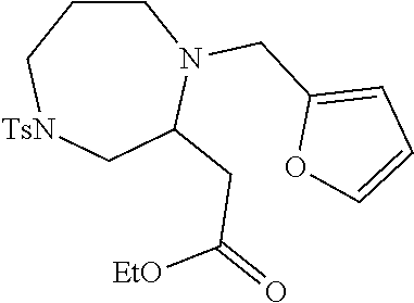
C1CC[TsN]CC(CC([EtO])=O)N1CC1=CC=CO1
